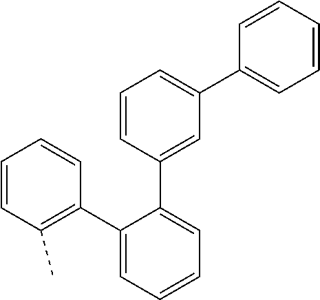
C1(C2=C(C)C=CC=C2)=CC=CC=C1C1=CC(C2=CC=CC=C2)=CC=C1
